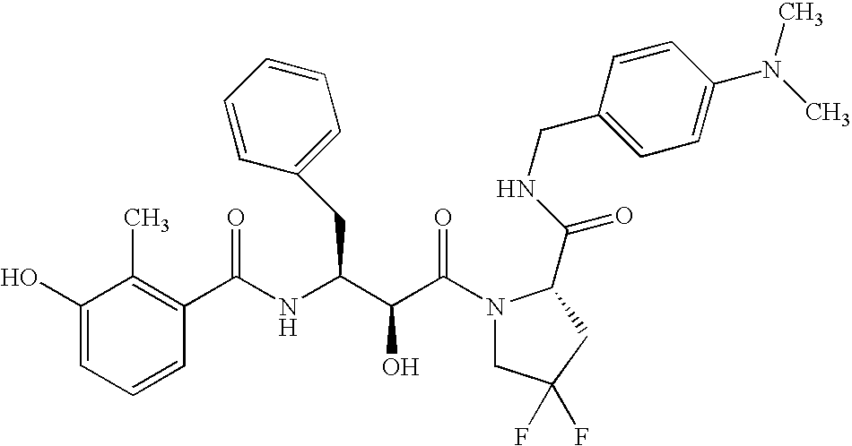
C1=C(O)C(C)=C(C(NC(C(C(N2CC(F)(F)CC2C(NCC2=CC=C(N(C)C)C=C2)=O)=O)O)CC2=CC=CC=C2)=O)C=C1
